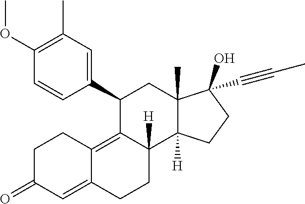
C1(OC)=C(C)C=C(C2C3=C4C(=CC(=O)CC4)CCC3([H])C3([H])C(C)(C2)C(O)(C#CC)CC3)C=C1
